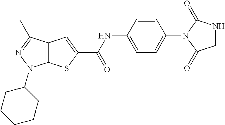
C12=C(C(C)=NN1C1CCCCC1)C=C(C(NC1=CC=C(N3C(=O)NCC3=O)C=C1)=O)S2
